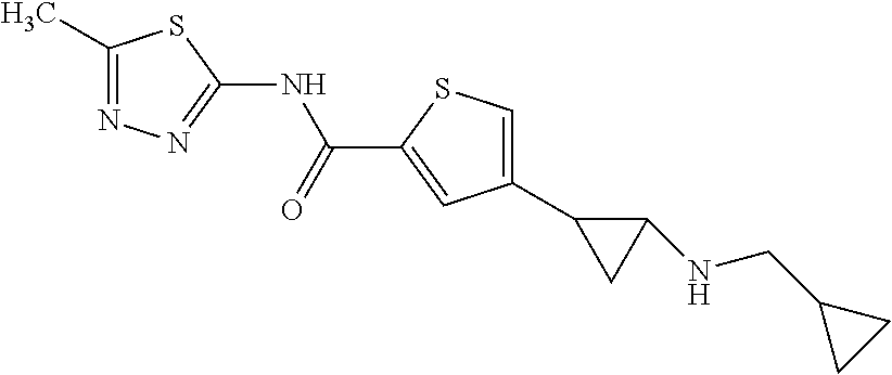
C1(C2CC2NCC2CC2)=CSC(C(=O)NC2=NN=C(C)S2)=C1
